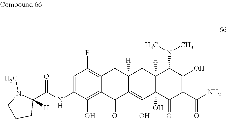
C12=C(F)C=C(NC(C3([H])N(C)CCC3)=O)C(O)=C1C(=O)C1=C(O)C3(O)C([H])(CC1([H])C2)C(N(C)C)C(O)=C(C(N)=O)C3=O
